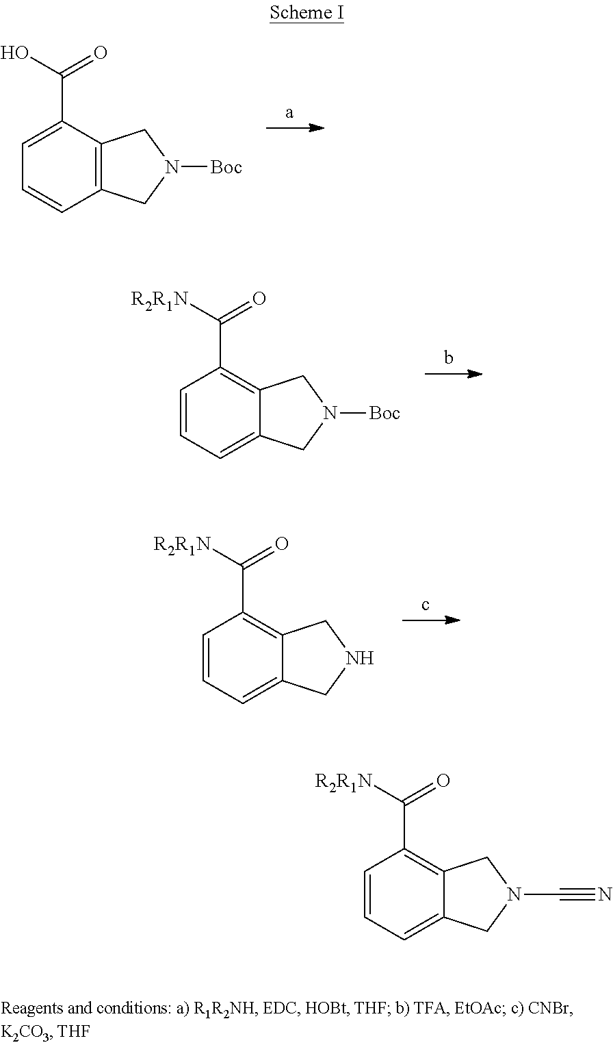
C1=C(C(O)=O)C2=C(C=C1)CN([Boc])C2.C1=CC=C2C(=C1C([R2R1N])=O)CN([Boc])C2.C1=CC=C2C(=C1C([R2R1N])=O)CNC2.C1=CC=C2C(=C1C([R2R1N])=O)CN(C#N)C2
